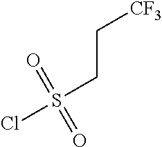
ClS(CC[CF3])(=O)=O
